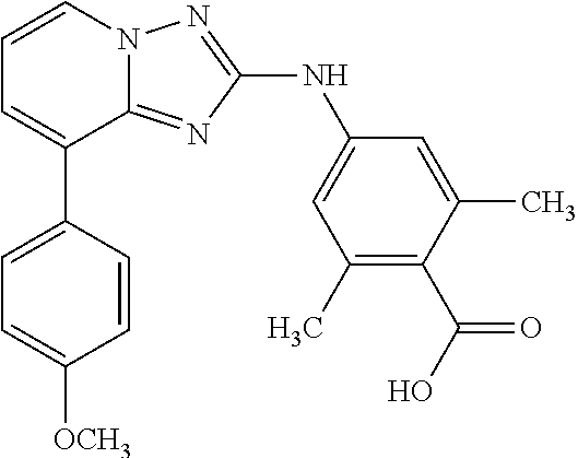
C1=C(C2=CC=CN3C2=NC(NC2=CC(C)=C(C(O)=O)C(C)=C2)=N3)C=CC([OCH3])=C1
